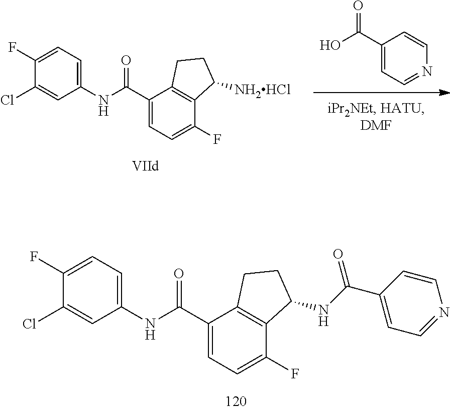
C1(Cl)=CC(NC(C2=CC=C(F)C3=C2CCC3NC(=O)C2=CC=NC=C2)=O)=CC=C1F.OC(=O)C1=CC=NC=C1.C1(Cl)=CC(NC(C2=CC=C(F)C3=C2CCC3[NH2HCl])=O)=CC=C1F
